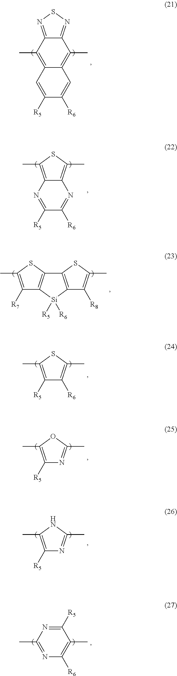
C12=NSN=C1C(C)=C1C(=C2C)C=C([R5])C([R6])=C1.C12=C(C)SC(C)=C1N=C([R6])C([R5])=N2.C1([R7])=C(C)SC2=C1[Si]([R5])([R6])C1=C2SC(C)=C1[R8].C1([R5])=C(C)SC(C)=C1[R6].C1([R5])=C(C)OC(C)=N1.C1([R5])=C(C)NC(C)=N1.C1([R5])=NC(C)=NC([R6])=C1C
